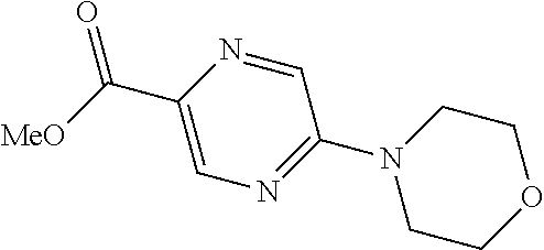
C(C1=CN=C(N2CCOCC2)C=N1)([MeO])=O
